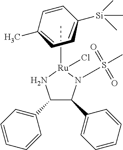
C1(C2=CC=CC=C2)C(C2=CC=CC=C2)N(S(C)(=O)=O)[Ru](CC)(Cl)N1.[Si](C1C=CC(C)CC1)(C)(C)C
